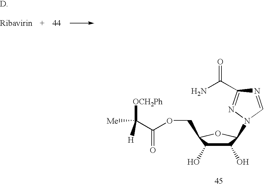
C1(O)C(O)C(COC(C([Me])([OCH2Ph])[H])=O)OC1N1N=C(C(N)=O)N=C1
